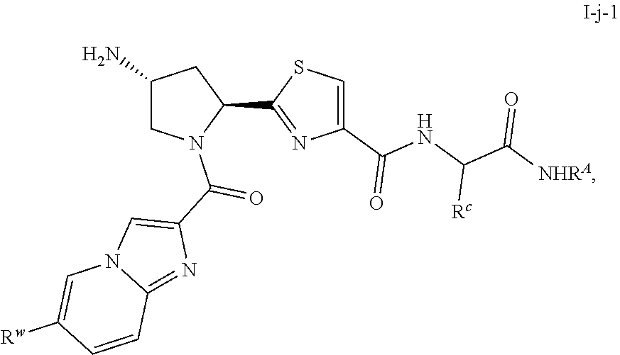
C1(N)CN(C(C2=CN3C(=N2)C=CC([Rw])=C3)=O)C(C2=NC(C(NC(C([NHRA])=O)[Rc])=O)=CS2)C1
